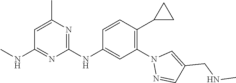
C1(NC2=CC(N3N=CC(CNC)=C3)=C(C3CC3)C=C2)=NC(C)=CC(NC)=N1
